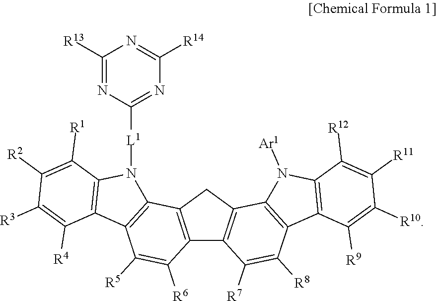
C12=C(CC3=C1C([R6])=C([R5])C1=C3N([L1]C3=NC([R14])=NC([R13])=N3)C3=C1C([R4])=C([R3])C([R2])=C3[R1])C1=C(C([R8])=C2[R7])C2=C(N1[Ar1])C([R12])=C([R11])C([R10])=C2[R9]
